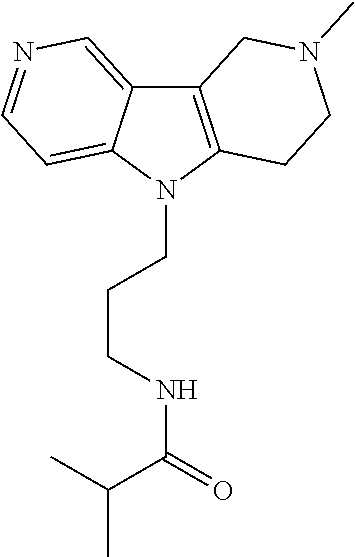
C12=C(N(CCCNC(=O)C(C)C)C3=CC=NC=C13)CCN(C)C2
